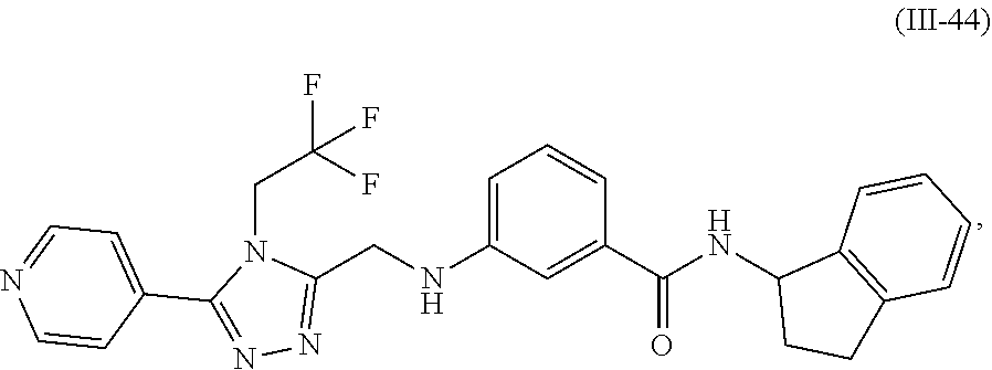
C1(CNC2=CC=CC(C(=O)NC3CCC4=C3C=CC=C4)=C2)=NN=C(C2=CC=NC=C2)N1CC(F)(F)F
